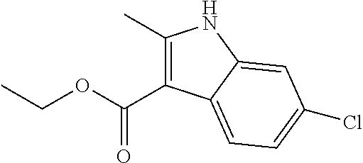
C1(C)=C(C(OCC)=O)C2=CC=C(Cl)C=C2N1
